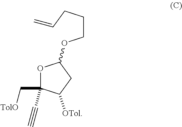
C1(OCCCC=C)OC(C[TolO])(C#C)C([OTol])C1
